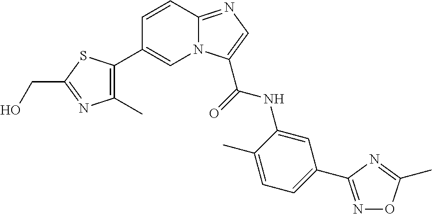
C1=CC2=NC=C(C(NC3=CC(C4=NOC(C)=N4)=CC=C3C)=O)N2C=C1C1=C(C)N=C(CO)S1
